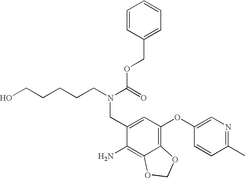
C1=CC(COC(=O)N(CCCCCO)CC2=CC(OC3=CN=C(C)C=C3)=C3C(=C2N)OCO3)=CC=C1
